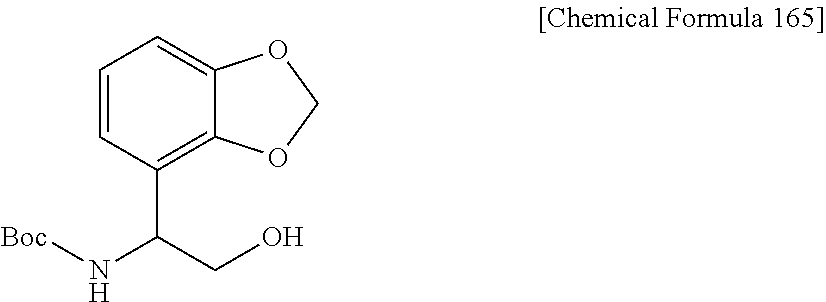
C1=CC(C(CO)N[Boc])=C2C(=C1)OCO2
